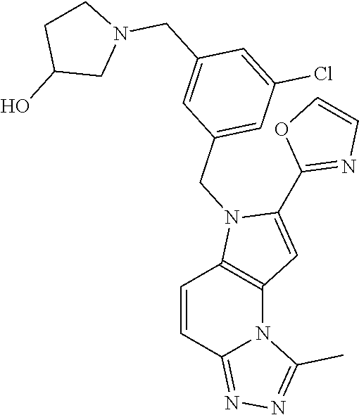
C1=CC2=NN=C(C)N2C2=C1N(CC1=CC(Cl)=CC(CN3CCC(O)C3)=C1)C(C1=NC=CO1)=C2
